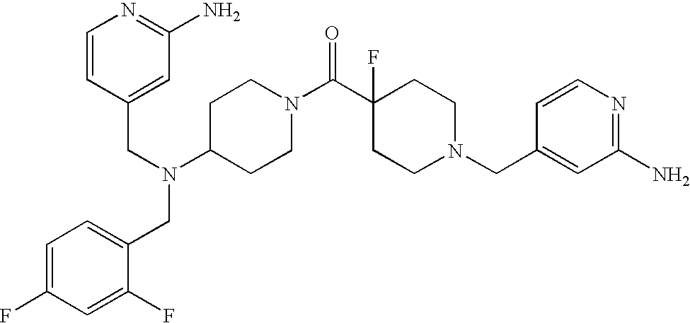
C1(N(CC2=CC(N)=NC=C2)CC2=CC=C(F)C=C2F)CCN(C(C2(F)CCN(CC3=CC(N)=NC=C3)CC2)=O)CC1
